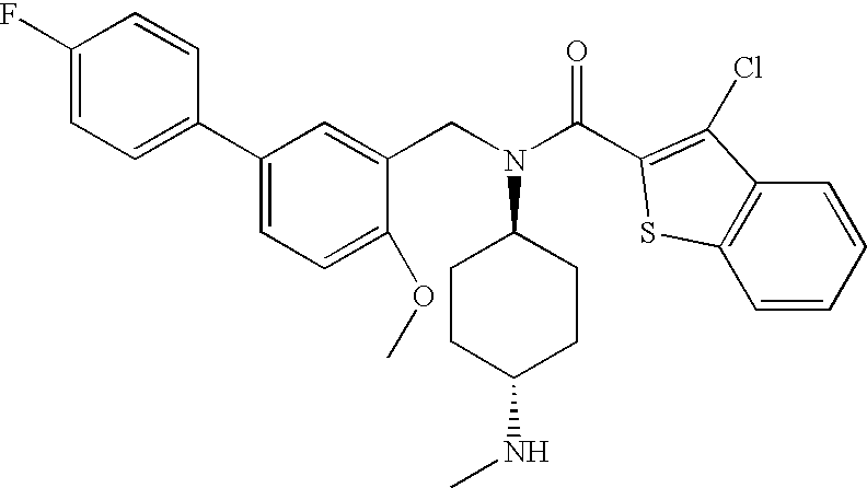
C1(F)=CC=C(C2=CC=C(OC)C(CN(C3CCC(NC)CC3)C(C3=C(Cl)C4=C(S3)C=CC=C4)=O)=C2)C=C1
